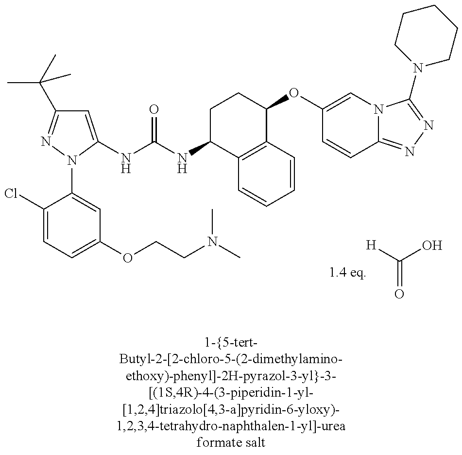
C1=C(NC(NC2C3=C(C(OC4=CN5C(=NN=C5N5CCCCC5)C=C4)CC2)C=CC=C3)=O)N(C2=CC(OCCN(C)C)=CC=C2Cl)N=C1C(C)(C)C.[H]C(O)=O
